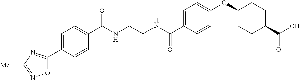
C1(C(NCCNC(C2=CC=C(OC3CCC(C(O)=O)CC3)C=C2)=O)=O)=CC=C(C2=NC([Me])=NO2)C=C1
